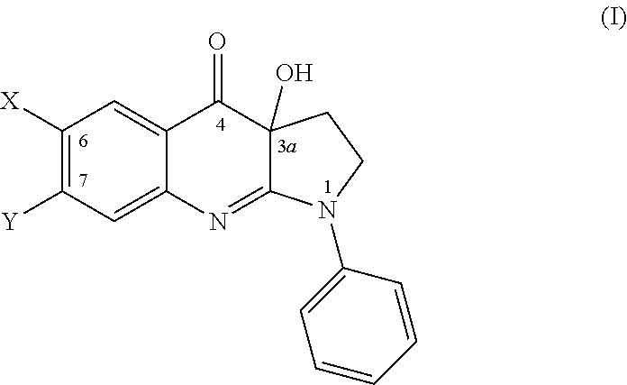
C1([X])=C([Y])C=C2C(=C1)C(=O)C1(O)C(=N2)N(C2=CC=CC=C2)CC1
